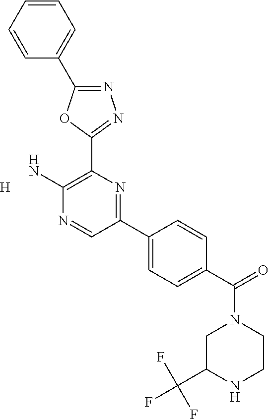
N1=C(C2=CC=CC=C2)OC(C2=C(N)N=CC(C3=CC=C(C(=O)N4CC(C(F)(F)F)NCC4)C=C3)=N2)=N1.[H]
